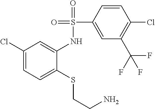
C1(Cl)=CC=C(SCCN)C(NS(=O)(=O)C2=CC(C(F)(F)F)=C(Cl)C=C2)=C1
